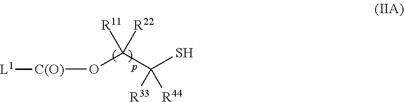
[C(O)](OC(C(S)([R33])[R44])([R11])[R22])[L1]
